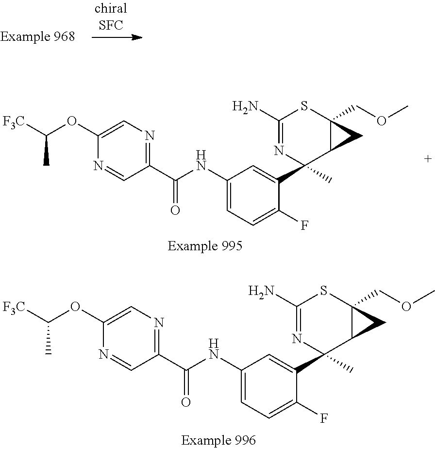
C1=C(OC([F3C])C)N=CC(C(NC2=CC=C(F)C(C3(C)C4CC4(COC)SC(N)=N3)=C2)=O)=N1.C1=C(OC([F3C])C)N=CC(C(NC2=CC=C(F)C(C3(C)C4CC4(COC)SC(N)=N3)=C2)=O)=N1
